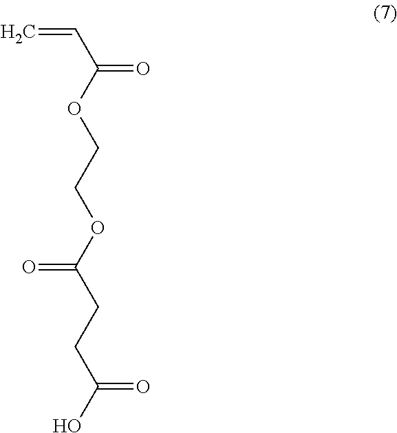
C(=O)(OCCOC(CCC(O)=O)=O)C=C
